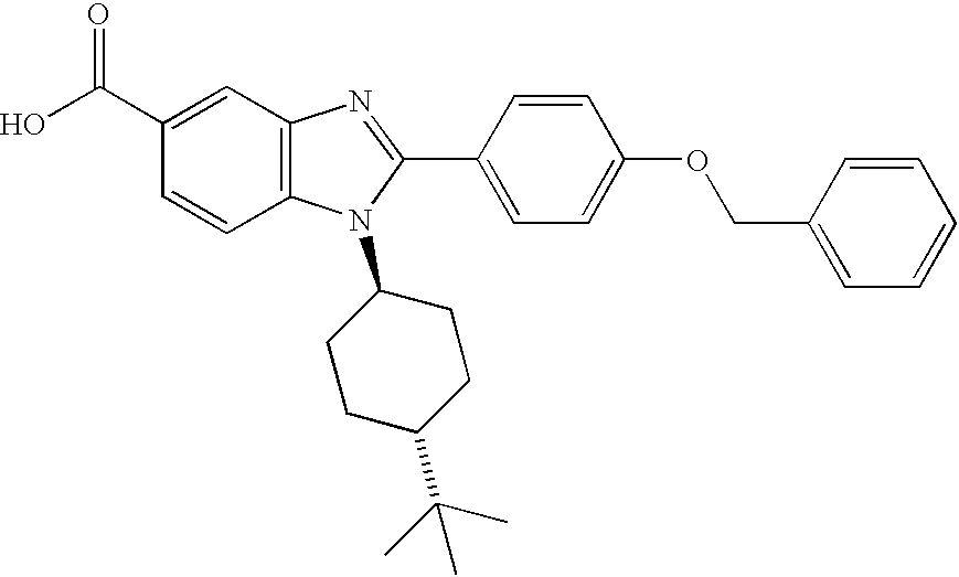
C1(C(O)=O)=CC2=C(C=C1)N(C1CCC(C(C)(C)C)CC1)C(C1=CC=C(OCC3=CC=CC=C3)C=C1)=N2
